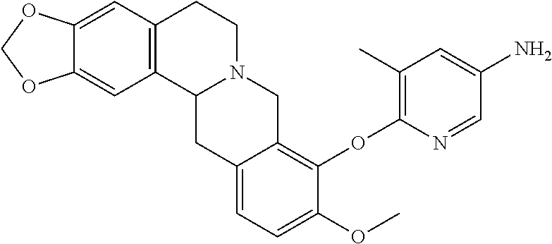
C12=CC3=C(C=C1OCO2)C1N(CC3)CC2=C(OC3=C(C)C=C(N)C=N3)C(OC)=CC=C2C1
